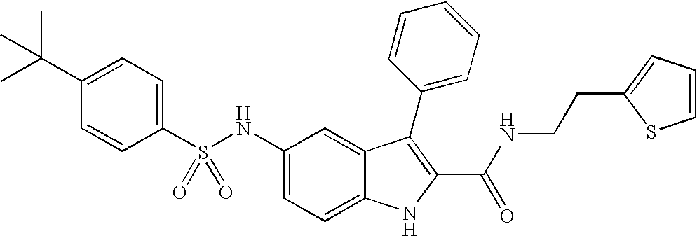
C1(C(C)(C)C)=CC=C(S(NC2=CC=C3C(=C2)C(C2=CC=CC=C2)=C(C(NCCC2=CC=CS2)=O)N3)(=O)=O)C=C1
